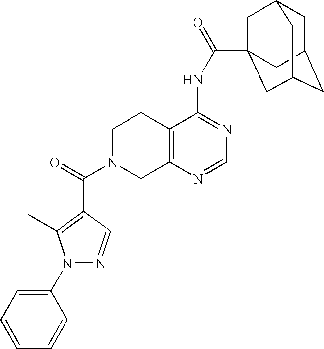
C1N(C(=O)C2=C(C)N(C3=CC=CC=C3)N=C2)CC2=C(C1)C(NC(=O)C13CC4CC(CC(C1)C4)C3)=NC=N2
